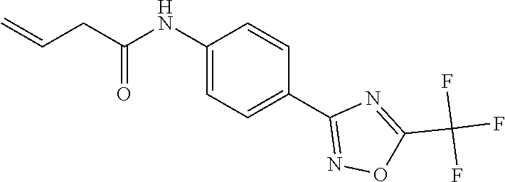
C1(NC(CC=C)=O)=CC=C(C2=NOC(C(F)(F)F)=N2)C=C1
